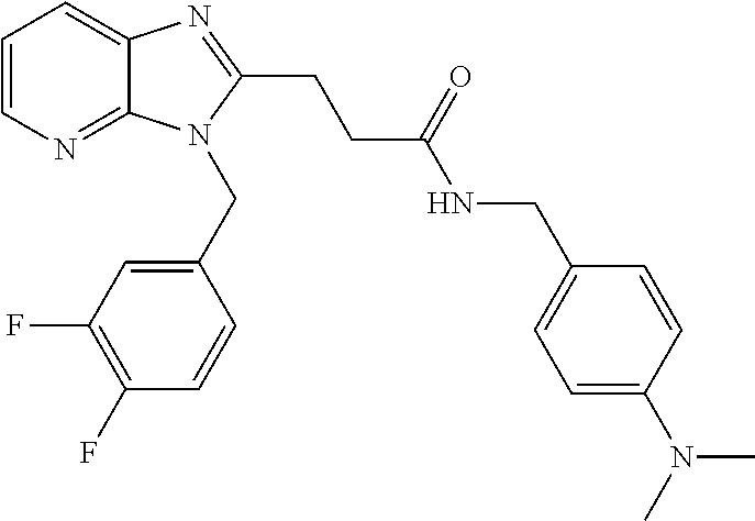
C1=CN=C2C(=C1)N=C(CCC(NCC1=CC=C(N(C)C)C=C1)=O)N2CC1=CC(F)=C(F)C=C1
